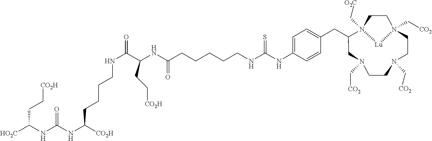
N1(C[CO2])CC(CC2=CC=C(NC(NCCCCCC(NC(C(NCCCCC(NC(NC([HO2C])CC[CO2H])=O)[CO2H])=O)CC[CO2H])=O)=S)C=C2)N2(C[O2C])CCN(C[CO2])(CCN(C[CO2])CC1)[Lu]2
